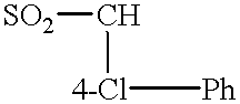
[SO2]C[4-Cl][Ph]
